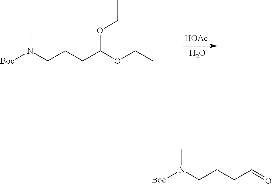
[Boc]N(CCCC(OCC)OCC)C.[HOAc].O.[Boc]N(CCCC=O)C
